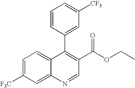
C1=C([F3C])C=C2C(=C1)C(C1=CC([CF3])=CC=C1)=C(C(OCC)=O)C=N2
